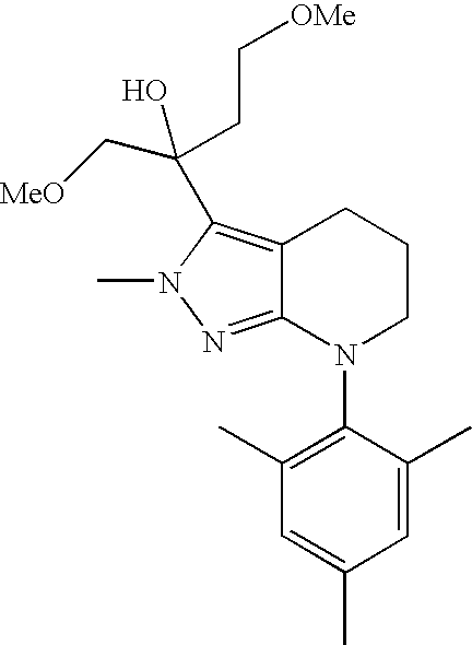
C12=NN(C)C(C(C[MeO])(CC[OMe])O)=C1CCCN2C1=C(C)C=C(C)C=C1C
